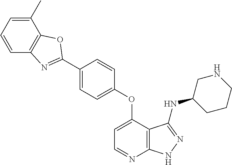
C1(C)=CC=CC2=C1OC(C1=CC=C(OC3=CC=NC4=C3C(NC3CCCNC3)=NN4)C=C1)=N2
